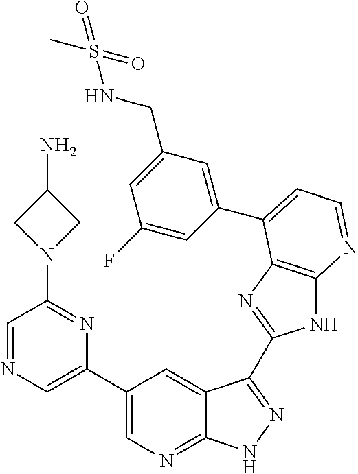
C1(C2=CN=CC(N3CC(N)C3)=N2)=CN=C2C(=C1)C(C1=NC3=C(N1)N=CC=C3C1=CC(CNS(C)(=O)=O)=CC(F)=C1)=NN2
